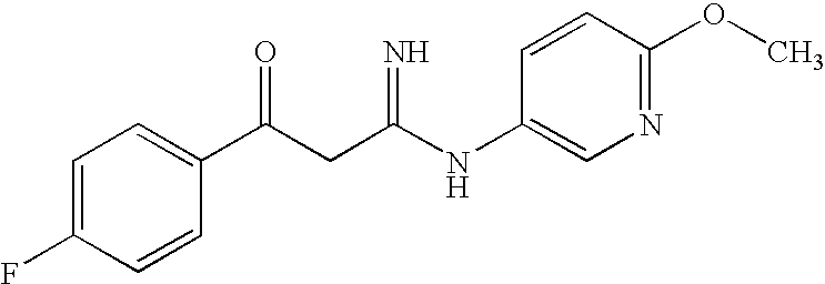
C1=C(F)C=CC(C(CC(NC2=CN=C(OC)C=C2)=N)=O)=C1
